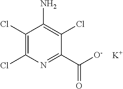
C1(Cl)=C(Cl)N=C(C(=O)[O-])C(Cl)=C1N.[K]
